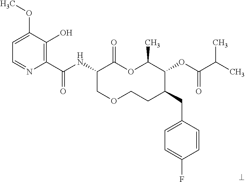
C1(C(NC2COCCC(CC3=CC=C(F)C=C3)C(OC(=O)C(C)C)C(C)OC2=O)=O)=C(O)C(OC)=CC=N1
